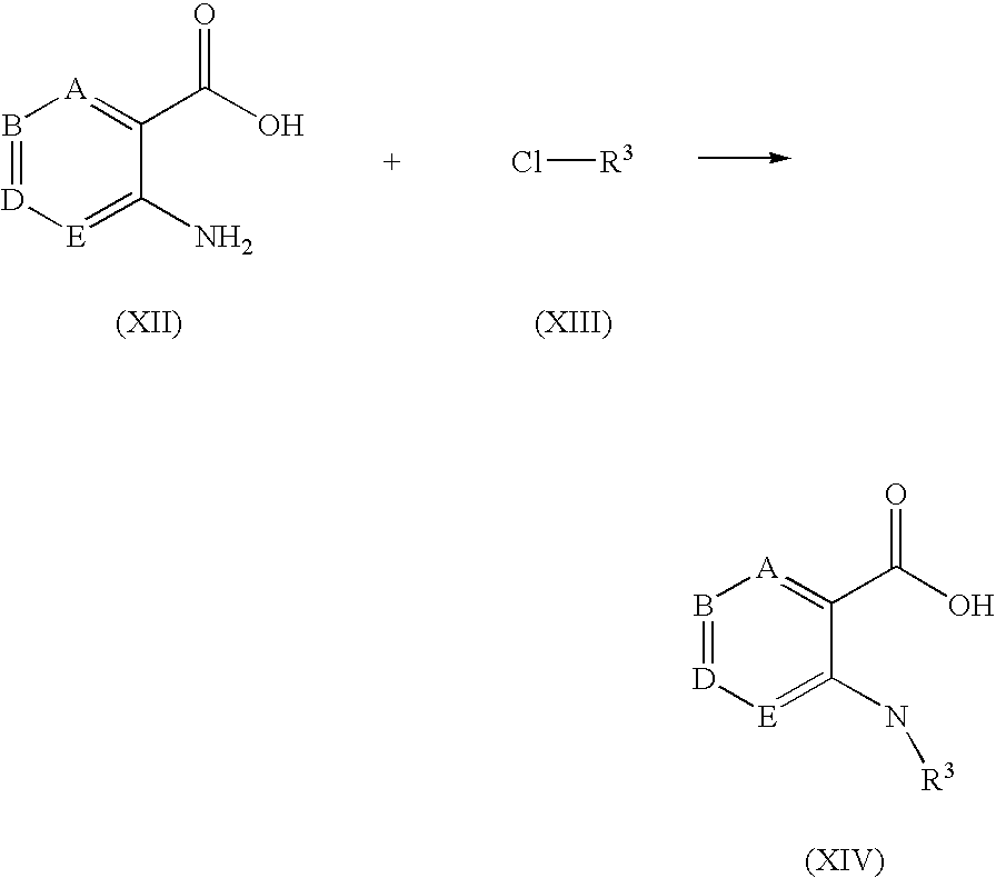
B1=[D][E]=C(N[R3])C(C(O)=O)=[A]1.B1=[D][E]=C(N)C(C(O)=O)=[A]1.Cl[R3]
